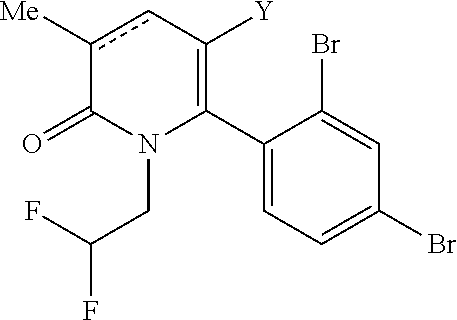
C1(C2=C([Y])cc([Me])C(=O)N2CC(F)F)=CC=C(Br)C=C1Br
